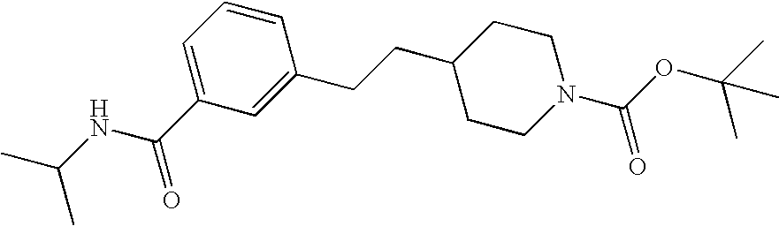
C1=C(C(NC(C)C)=O)C=C(CCC2CCN(C(OC(C)(C)C)=O)CC2)C=C1
